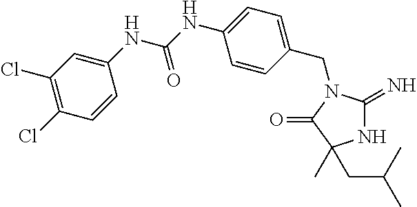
N1C(=N)N(CC2=CC=C(NC(NC3=CC(Cl)=C(Cl)C=C3)=O)C=C2)C(=O)C1(C)CC(C)C
